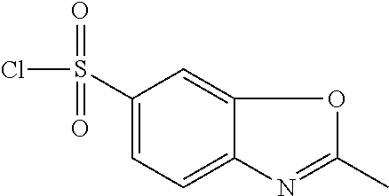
C1(S(Cl)(=O)=O)=CC=C2C(=C1)OC(C)=N2
